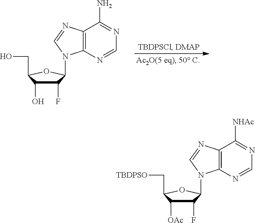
OCC1C(O)C(F)C(N2C3=C(C(N)=NC=N3)N=C2)O1.[TBDPSO]CC1C([OAc])C(F)C(N2C3=C(C([NHAc])=NC=N3)N=C2)O1
